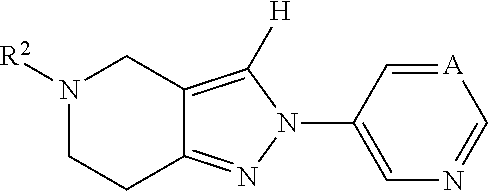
C12=NN(C3=CN=C[A]=C3)C([H])=C1CN([R2])CC2
